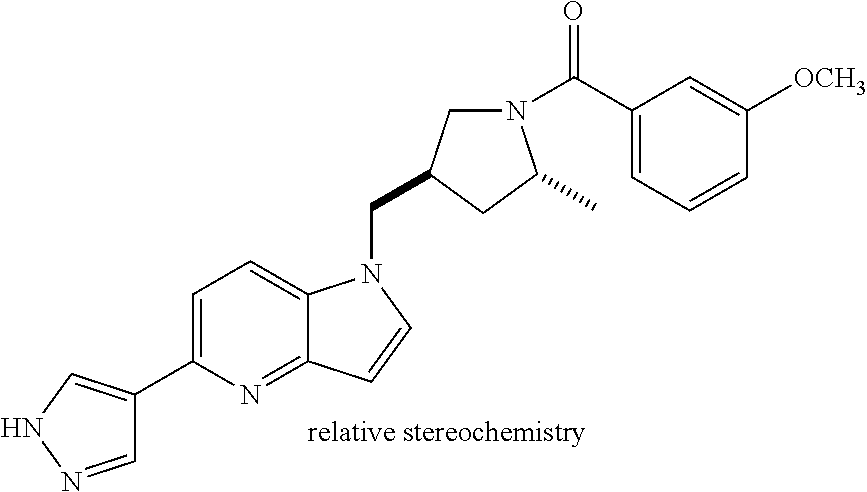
C1=NNC=C1C1=CC=C2C(=N1)C=CN2CC1CN(C(C2=CC=CC([OCH3])=C2)=O)C(C)C1
